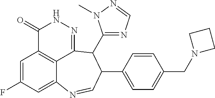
C1=C(F)C=C2C3=C1C(=O)NN=C3C(C1=NC=NN1C)C(C1=CC=C(CN3CCC3)C=C1)C=N2
